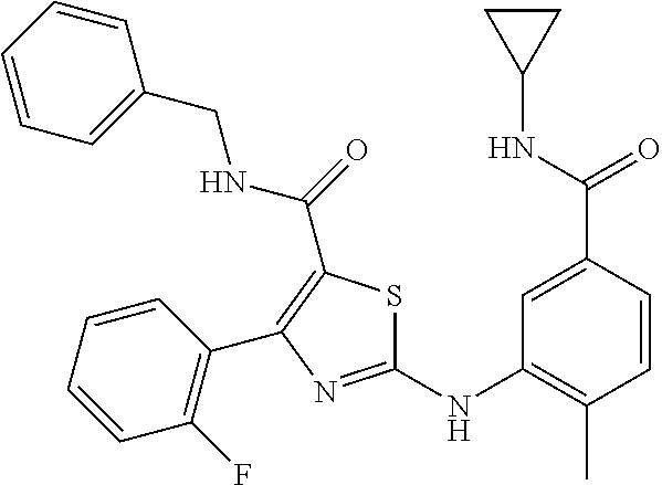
C1(NC2=C(C)C=CC(C(NC3CC3)=O)=C2)=NC(C2=C(F)C=CC=C2)=C(C(=O)NCC2=CC=CC=C2)S1
